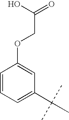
C1=CC=C(C(C)(C)C)C=C1OCC(=O)O
